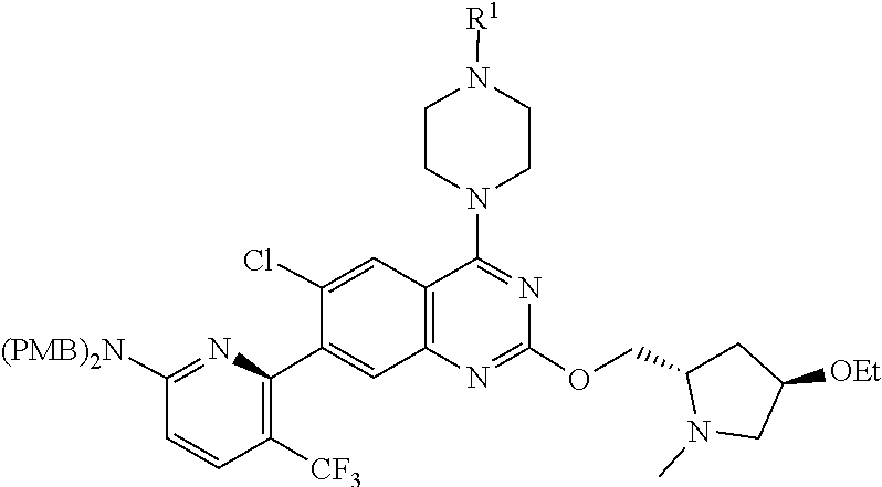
C1(OCC2N(C)CC([OEt])C2)=NC2=C(C=C(Cl)C(C3=C([CF3])C=CC([(PMB)2N])=N3)=C2)C(N2CCN([R1])CC2)=N1
